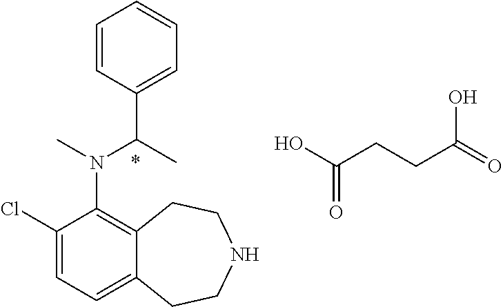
C1(Cl)=CC=C2C(=C1N(C(C1=CC=CC=C1)C)C)CCNCC2.OC(CCC(=O)O)=O
